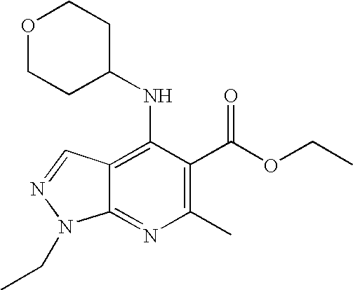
C(C1=C(C)N=C2C(=C1NC1CCOCC1)C=NN2CC)(OCC)=O
